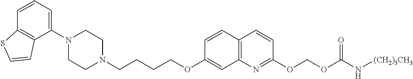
C1(N2CCN(CCCCOC3=CC4=C(C=C3)C=CC(OCOC(N[(CH2)3CH3])=O)=N4)CC2)=CC=CC2=C1C=CS2
